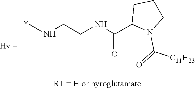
CNCCNC(C1N(C(=O)[C11H23])CCC1)=O
